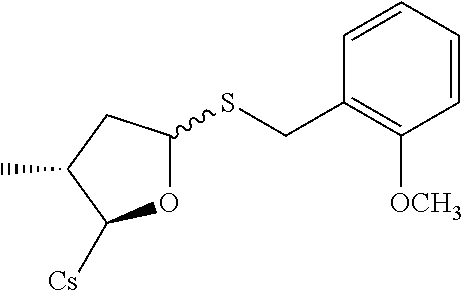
O1C(SCC2=C([OCH3])C=CC=C2)CC(C)C1[Cs]
